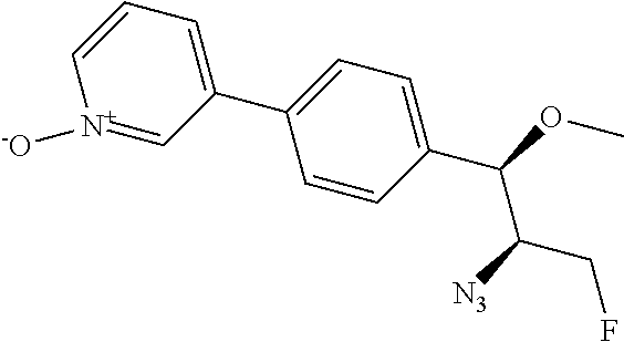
C1(C2=CC=C(C(OC)C([N3])CF)C=C2)=CC=C[N+]([-O])=C1
